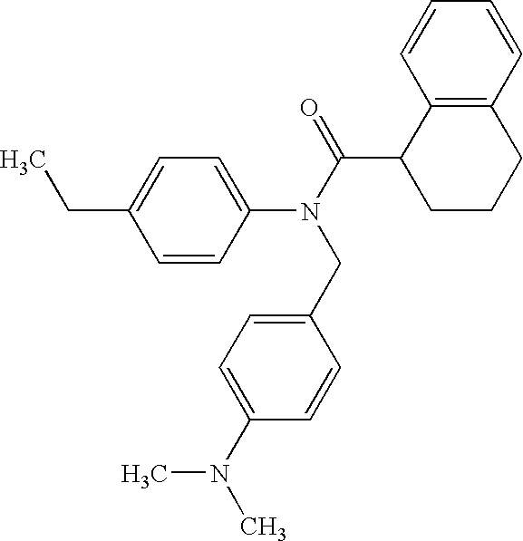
C(C1=CC=C(N(C(=O)C2CCCC3=C2C=CC=C3)CC2=CC=C(N(C)C)C=C2)C=C1)C
